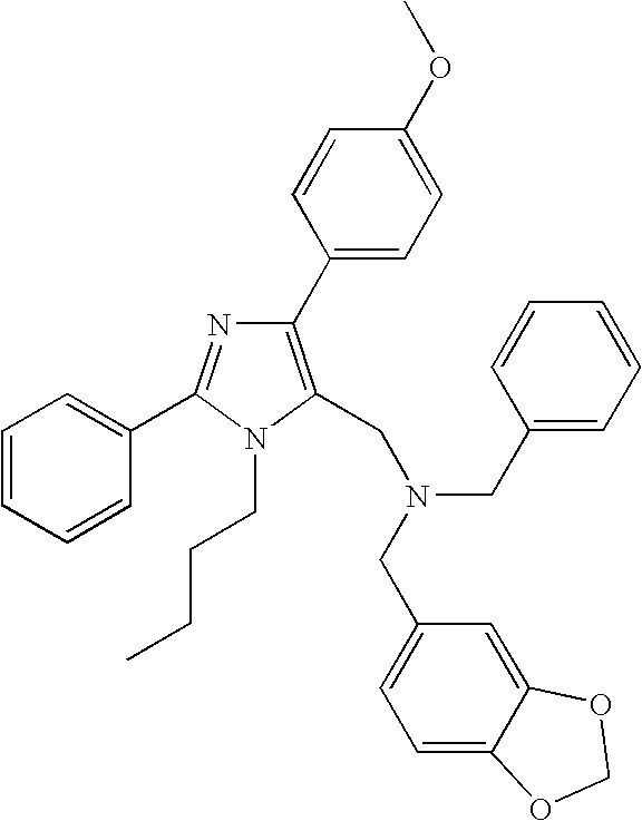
C1(C2=CC=C(OC)C=C2)=C(CN(CC2=CC=CC=C2)CC2=CC=C3C(=C2)OCO3)N(CCCC)C(C2=CC=CC=C2)=N1
